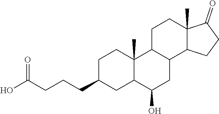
C1C(CCCC(O)=O)CC2C(C)(C1)C1C(CC2O)C2C(C)(CC1)C(=O)CC2
